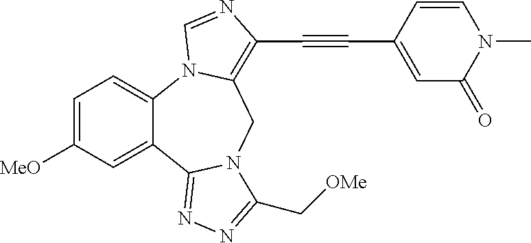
C1=C([MeO])C=C2C(=C1)N1C(=C(C#CC3=CC(=O)N(C)C=C3)N=C1)CN1C2=NN=C1C[OMe]
